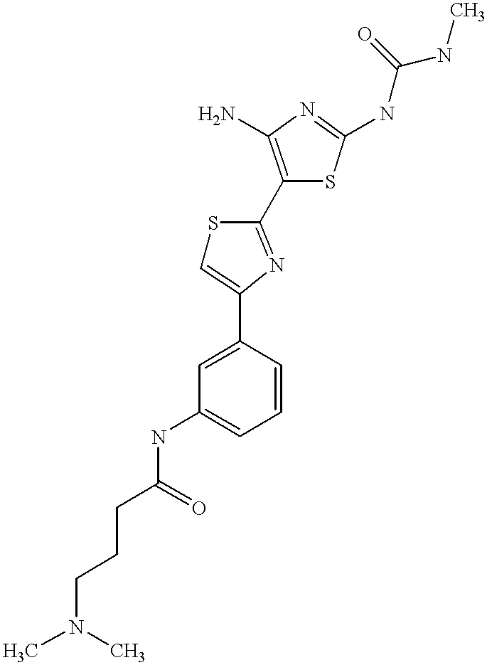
C(C(=O)NC1=CC=CC(C2=CSC(C3=C(N)N=C(NC(NC)=O)S3)=N2)=C1)CCN(C)C
